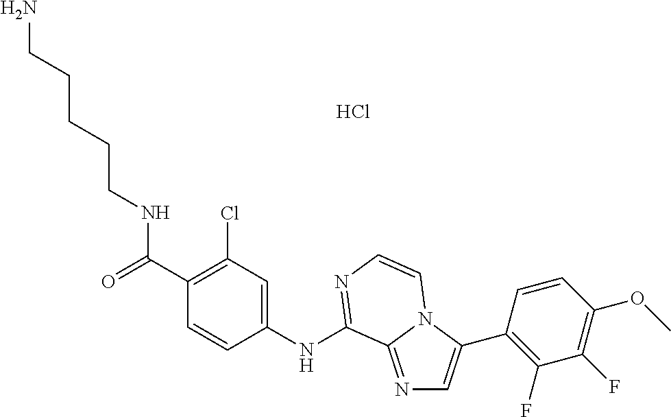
C1(Cl)=C(C(=O)NCCCCCN)C=CC(NC2=NC=CN3C(C4=C(F)C(F)=C(OC)C=C4)=CN=C32)=C1.Cl
